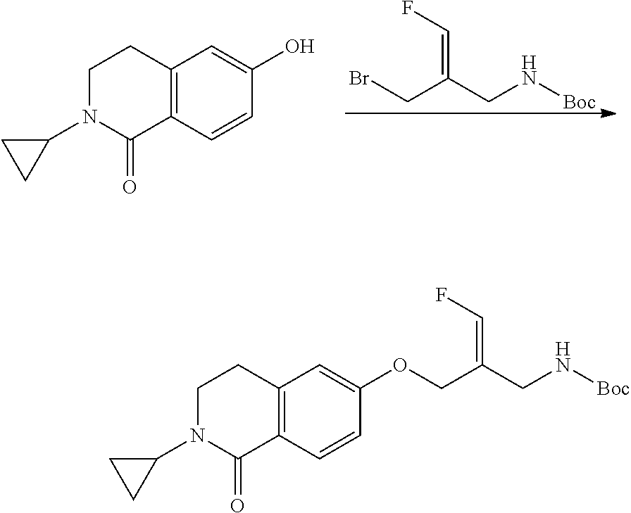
C(=C(CN[Boc])CBr)F.C12=C(C=CC(O)=C1)C(=O)N(C1CC1)CC2.C1=CC(OCC(=CF)CN[Boc])=CC2=C1C(=O)N(C1CC1)CC2
